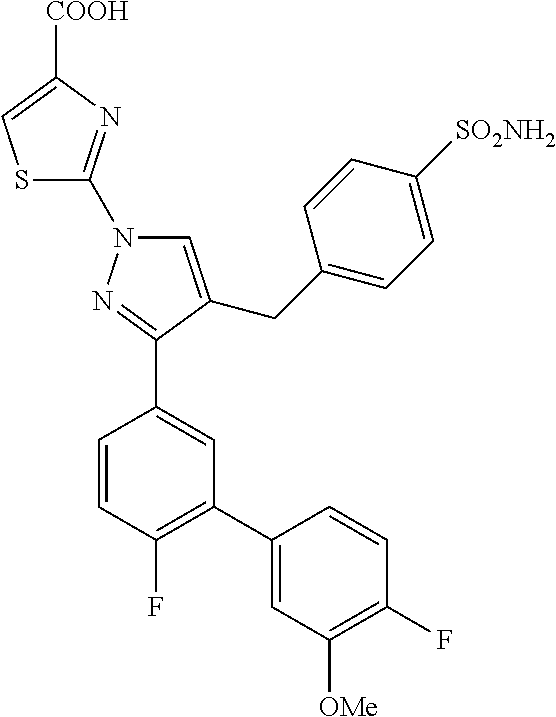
C1=CC(F)=C(C2=CC([OMe])=C(F)C=C2)C=C1C1=NN(C2=NC([COOH])=CS2)C=C1CC1=CC=C([SO2NH2])C=C1
